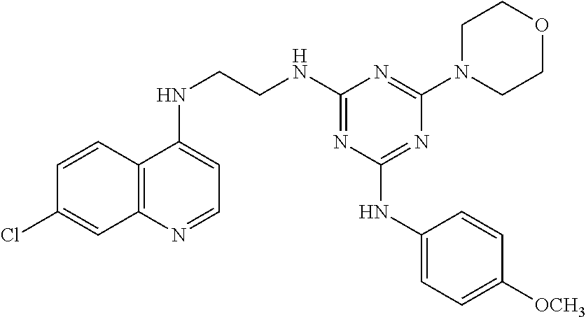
C1=CC2=C(C=C1Cl)N=CC=C2NCCNC1=NC(NC2=CC=C([OCH3])C=C2)=NC(N2CCOCC2)=N1
